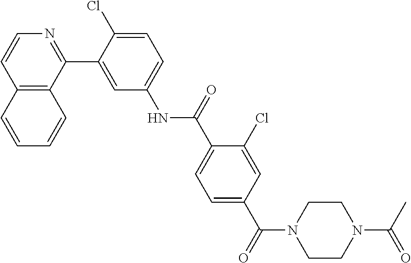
C12=C(C(C3=CC(NC(C4=CC=C(C(=O)N5CCN(C(C)=O)CC5)C=C4Cl)=O)=CC=C3Cl)=NC=C1)C=CC=C2
